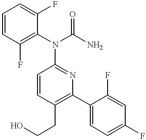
C1=CC(N(C2=C(F)C=CC=C2F)C(N)=O)=NC(C2=CC=C(F)C=C2F)=C1CCO
